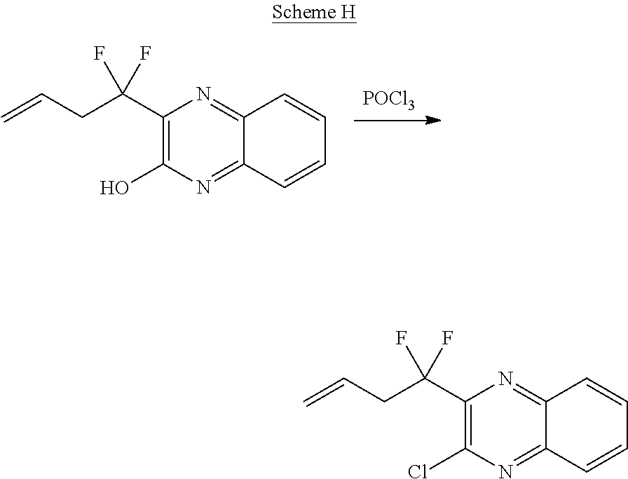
ClC1=C(C(CC=C)(F)F)N=C2C(=N1)C=CC=C2.OC1=C(C(CC=C)(F)F)N=C2C(=N1)C=CC=C2.[POCl3]
